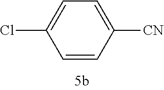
C1=C(Cl)C=CC([CN])=C1
